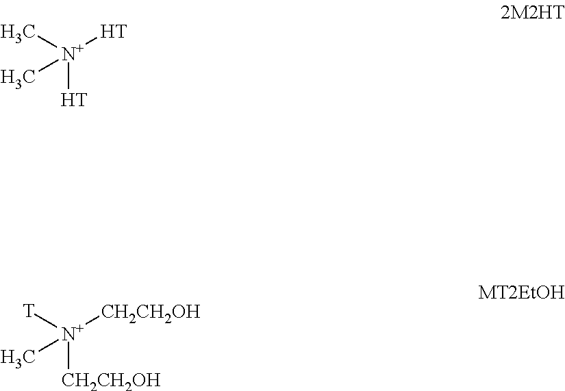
[N+]([H])(C)([H])C.[N+]([CH2CH2OH])([T])([CH2CH2OH])C
